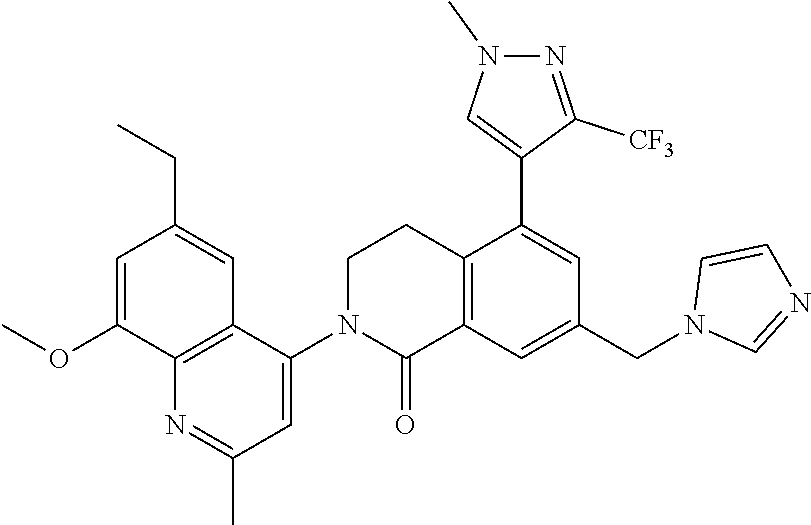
C1(OC)=CC(CC)=CC2=C1N=C(C)C=C2N1C(=O)C2=C(CC1)C(C1=CN(C)N=C1[CF3])=CC(CN1C=NC=C1)=C2
